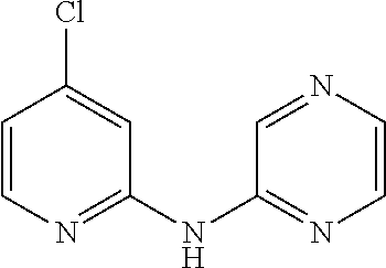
C1=C(Cl)C=CN=C1NC1=NC=CN=C1
